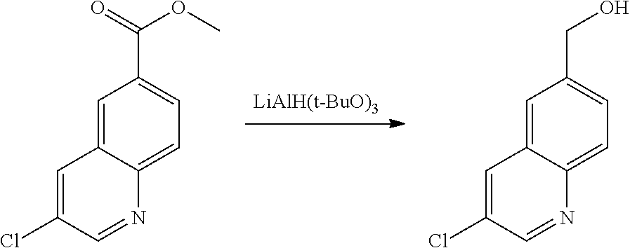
[LiAlH(t-BuO)3].C(O)C1=CC=C2C(=C1)C=C(Cl)C=N2.C(OC)(C1=CC=C2C(=C1)C=C(Cl)C=N2)=O
